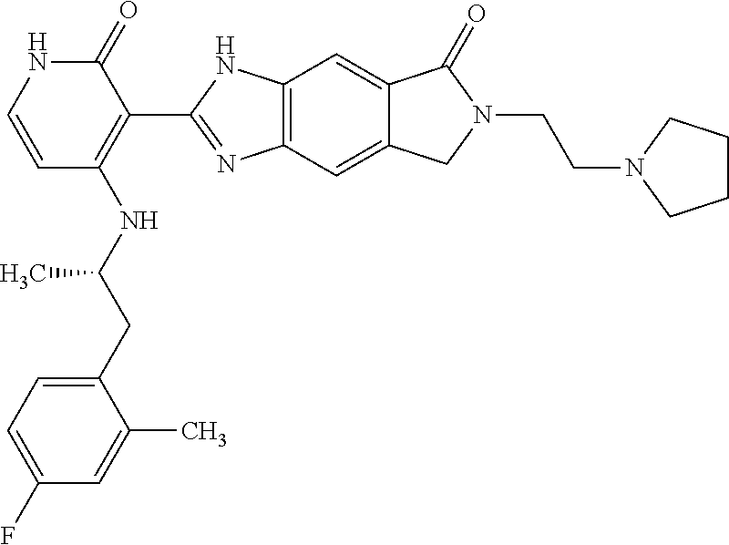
C12=C(C=C3C(=C1)C(=O)N(CCN1CCCC1)C3)N=C(C1=C(NC(CC3=CC=C(F)C=C3C)C)C=CNC1=O)N2
